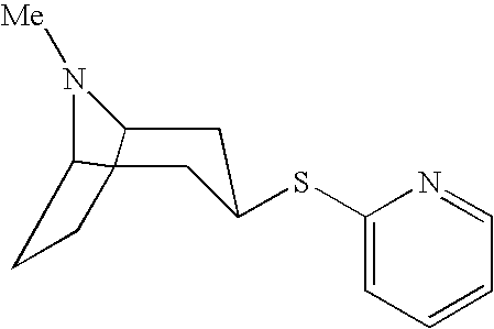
C1(SC2CC3N([Me])C4C3(C2)CC4)=CC=CC=N1
